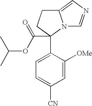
C1=C(C2(C(OC(C)C)=O)N3C(=CN=C3)CC2)C([OMe])=CC([CN])=C1
